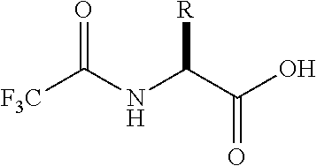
O=C(NC(C(O)=O)[R])[F3C]
